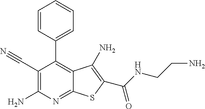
C1=CC(C2=C3C(=NC(N)=C2C#N)SC(C(=O)NCCN)=C3N)=CC=C1
